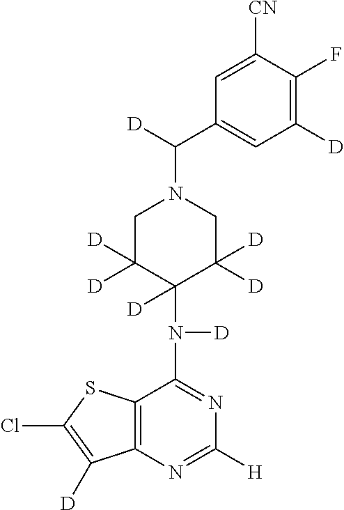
C1([CN])=CC(C([D])N2CC([D])([D])C(N([D])C3=NC([H])=NC4=C3SC(Cl)=C4[D])([D])C([D])([D])C2)=CC([D])=C1F
